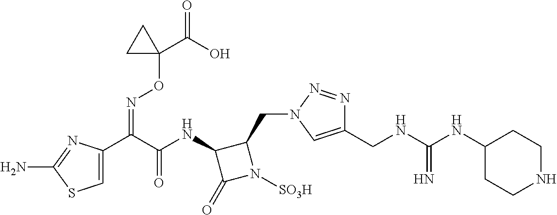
C1=C(C(C(NC2C(=O)N([SO3H])C2CN2C=C(CNC(NC3CCNCC3)=N)N=N2)=O)=NOC2(C(=O)O)CC2)N=C(N)S1
